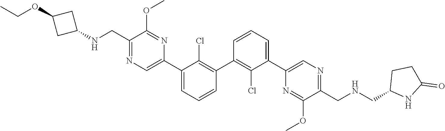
C1(C2=C(Cl)C(C3=CN=C(CNC4CC(OCC)C4)C(OC)=N3)=CC=C2)=C(Cl)C(C2=CN=C(CNCC3NC(=O)CC3)C(OC)=N2)=CC=C1
